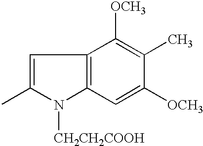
C1=C(C)N([CH2CH2COOH])C2=C1C([OCH3])=C(C)C([OCH3])=C2
